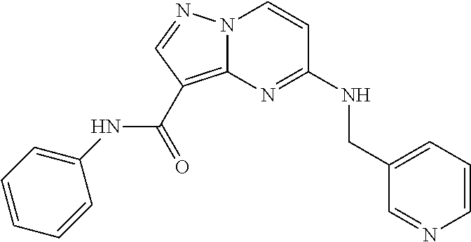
C1=CN=CC(CNC2=NC3=C(C(NC4=CC=CC=C4)=O)C=NN3C=C2)=C1
